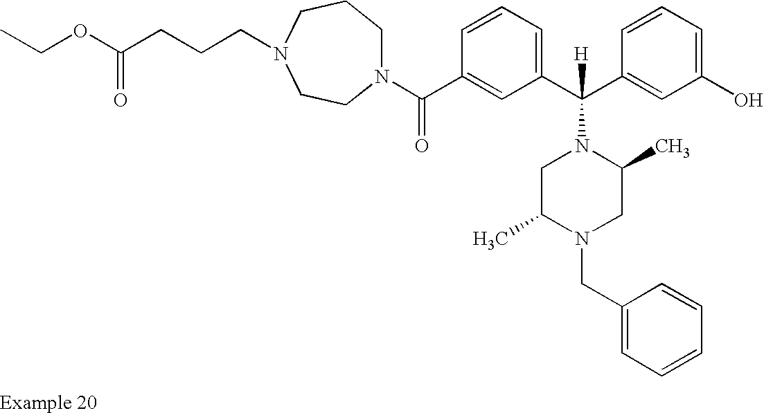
N1(C(C2=CC(C(C3=CC(O)=CC=C3)([H])N3CC(C)N(CC4=CC=CC=C4)CC3C)=CC=C2)=O)CCCN(CCCC(OCC)=O)CC1
